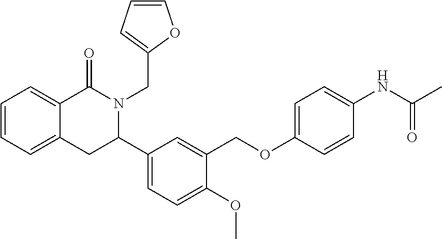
C1=CC=C2C(=C1)C(=O)N(CC1=CC=CO1)C(C1=CC=C(OC)C(COC3=CC=C(NC(C)=O)C=C3)=C1)C2
